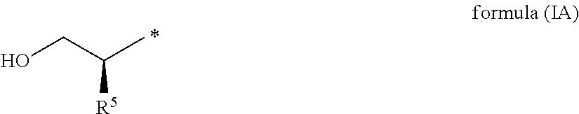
OCC([R5])C
